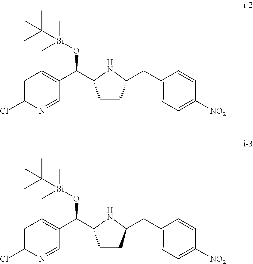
C1CC(CC2=CC=C([NO2])C=C2)NC1C(C1=CC=C(Cl)N=C1)O[Si](C)(C)C(C)(C)C.C1CC(CC2=CC=C([NO2])C=C2)NC1C(C1=CC=C(Cl)N=C1)O[Si](C)(C)C(C)(C)C
